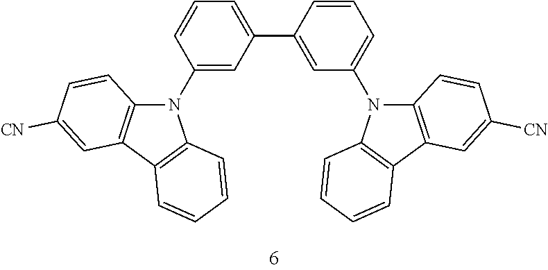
C1(N2C3=C(C4=C2C=CC=C4)C=C([CN])C=C3)=CC(C2=CC(N3C4=C(C5=C3C=CC=C5)C=C([CN])C=C4)=CC=C2)=CC=C1
